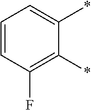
C1=CC(F)=C(*)C(*)=C1
